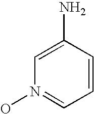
C1=C(N)C=CC=N1O
